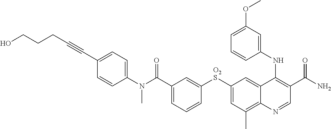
C1(N(C(C2=CC=CC([O2S]C3=CC(C)=C4C(=C3)C(NC3=CC(OC)=CC=C3)=C(C(N)=O)C=N4)=C2)=O)C)=CC=C(C#CCCCO)C=C1
